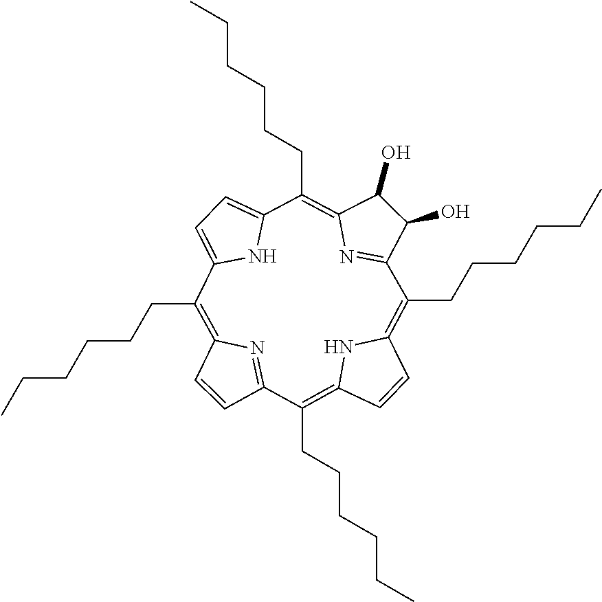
C1=CC2=NC1=C(CCCCCC)C1=CC=C(N1)C(CCCCCC)=C1C(O)C(O)C(=N1)C(CCCCCC)=C1C=CC(=C2CCCCCC)N1
